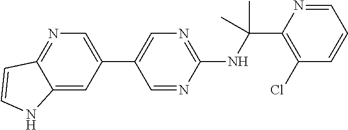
N(C(C1=C(Cl)C=CC=N1)(C)C)C1=NC=C(C2=CN=C3C(=C2)NC=C3)C=N1
